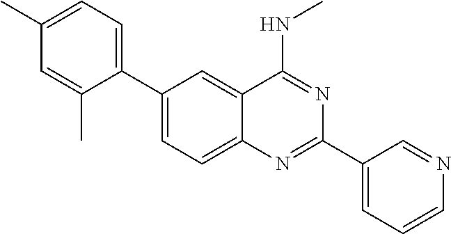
C1(C2=CC=C(C)C=C2C)=CC=C2C(=C1)C(NC)=NC(C1=CC=CN=C1)=N2
